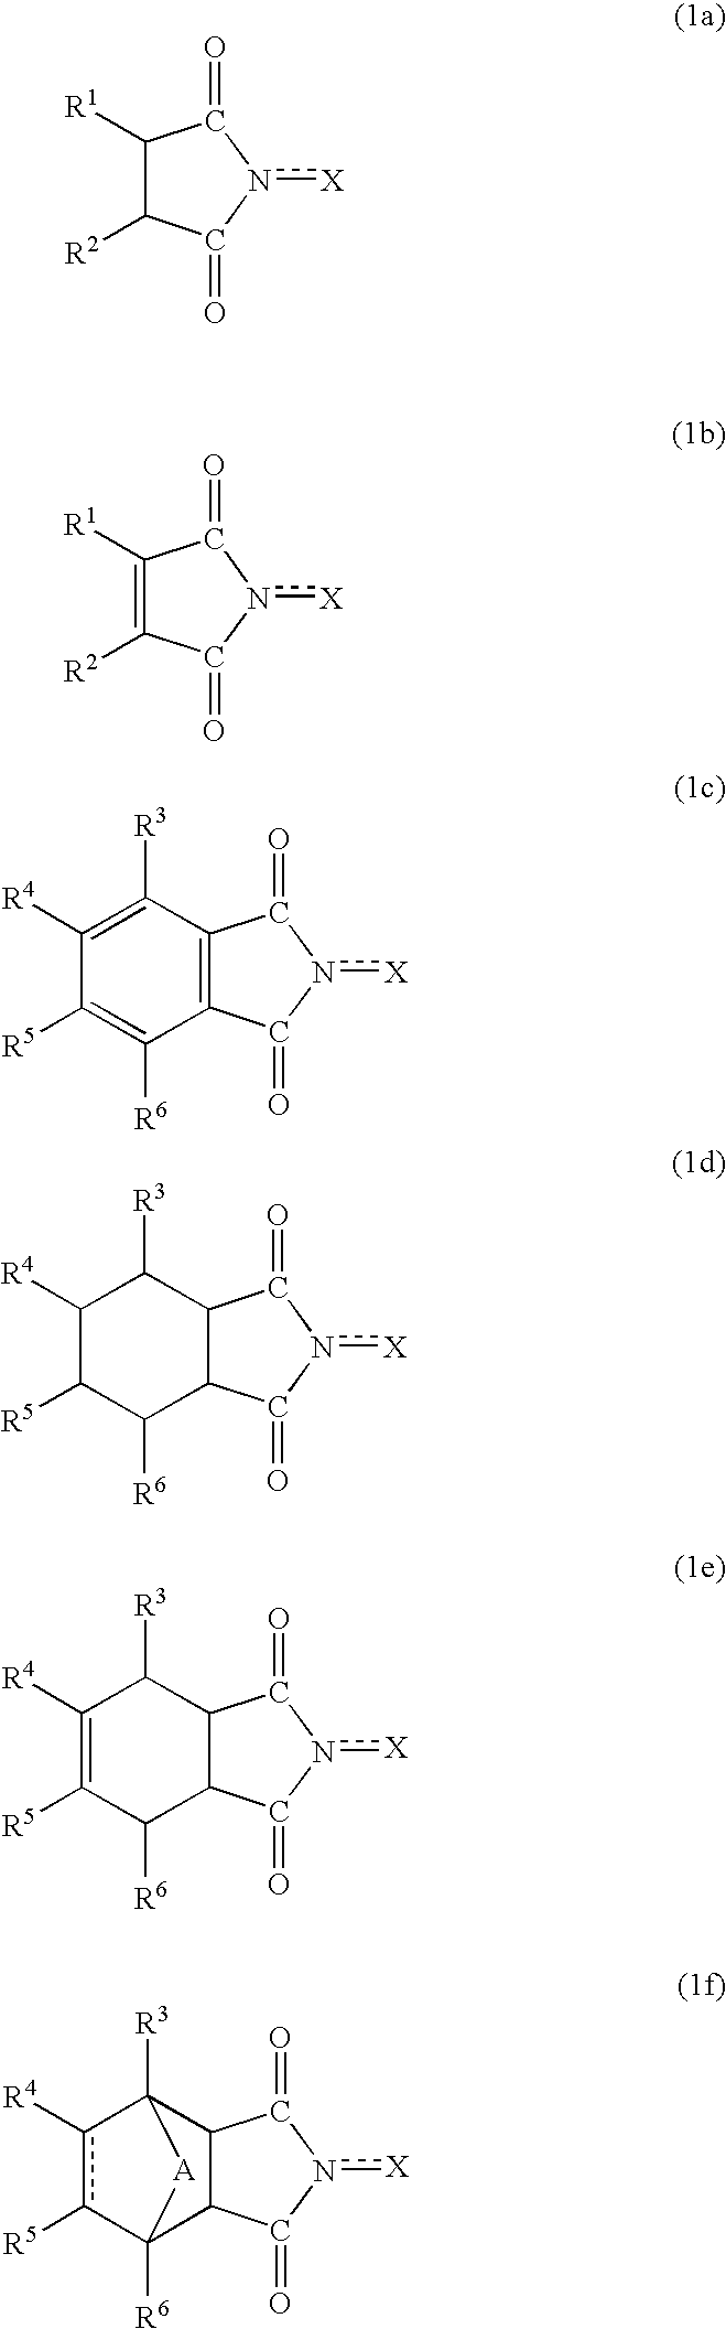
C1([R1])C([R2])C(=O)n([X])C1=O.C1([R1])=C([R2])C(=O)n([X])C1=O.C1([R3])=C([R4])C([R5])=C([R6])C2=C1C(=O)n([X])C2=O.C1([R3])C([R4])C([R5])C([R6])C2C1C(=O)n([X])C2=O.C1([R3])C([R4])=C([R5])C([R6])C2C1C(=O)n([X])C2=O.C12([R3])c([R4])c([R5])C([R6])(C3C1C(=O)n([X])C3=O)[A]2
